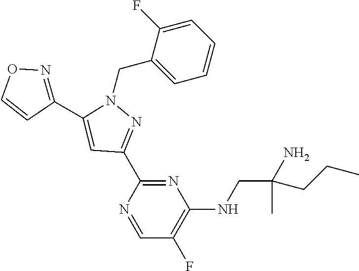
N1(CC2=CC=CC=C2F)C(C2=NOC=C2)=CC(C2=NC(NCC(C)(CCC)N)=C(F)C=N2)=N1
